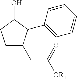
C1CC(O)C(C2=CC=CC=C2)C1CC([OR1])=O
